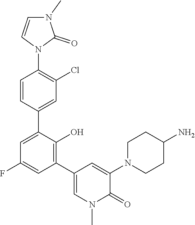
CN1C=C(C2=C(O)C(C3=CC(Cl)=C(N4C=CN(C)C4=O)C=C3)=CC(F)=C2)C=C(N2CCC(N)CC2)C1=O
